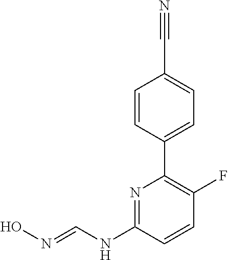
C1=CC(C2=C(F)C=CC(NC=NO)=N2)=CC=C1C#N
